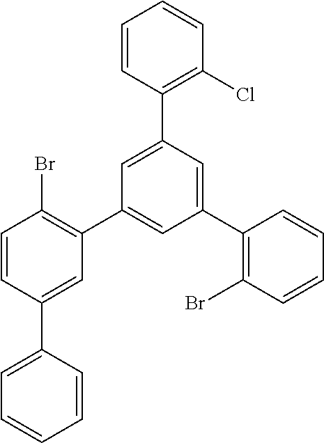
C1=CC(C2=CC=CC=C2)=CC(C2=CC(C3=C(Br)C=CC=C3)=CC(C3=C(Cl)C=CC=C3)=C2)=C1Br
